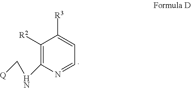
C1([R2])=C(NC[Q])N=CC=C1[R3]
